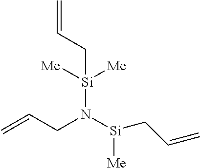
C=CC[Si](N([Si](CC=C)[Me])CC=C)([Me])[Me]
